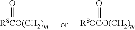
[R8OCO(CH2)m]=O.[R8CO(CH2)m]=O
